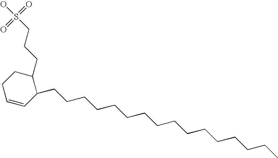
C1=CC(CCCCCCCCCCCCCCCC)C(CCCS(O)(=O)=O)CC1
